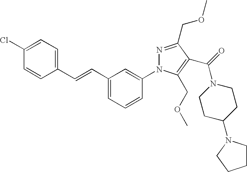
C1=CC(C=CC2=CC=CC(N3N=C(COC)C(C(=O)N4CCC(N5CCCC5)CC4)=C3COC)=C2)=CC=C1Cl
